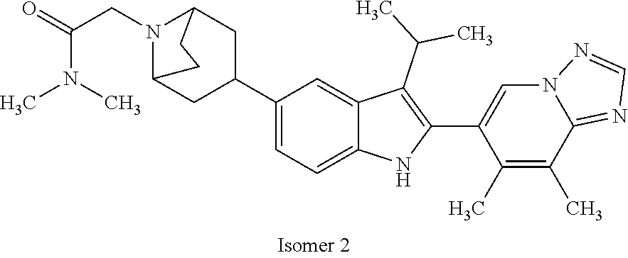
N1(CC(N(C)C)=O)C2CC(C3=CC=C4C(=C3)C(C(C)C)=C(C3=CN5C(=NC=N5)C(C)=C3C)N4)CC1CC2
